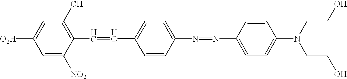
C1=C([NO2])C(C=CC2=CC=C(N=NC3=CC=C(N(CCO)CCO)C=C3)C=C2)=C(C)C=C1[O2H]
